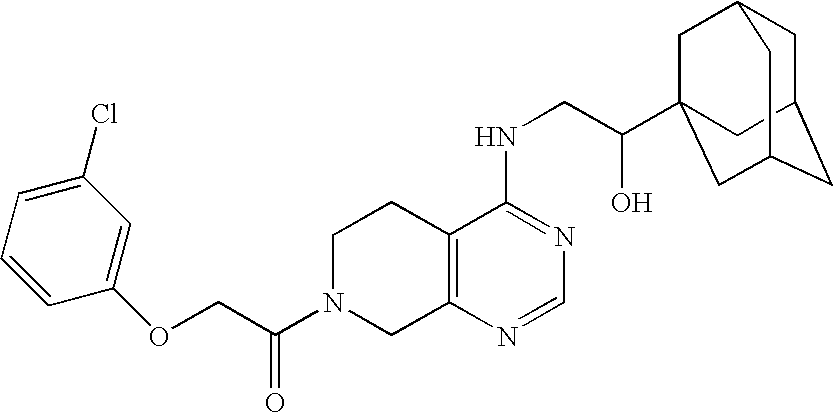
C(N1CC2=C(CC1)C(NCC(O)C13CC4CC(CC(C1)C4)C3)=NC=N2)(=O)COC1=CC(Cl)=CC=C1
